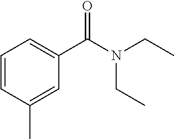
C1=CC(C)=CC(C(N(CC)CC)=O)=C1
